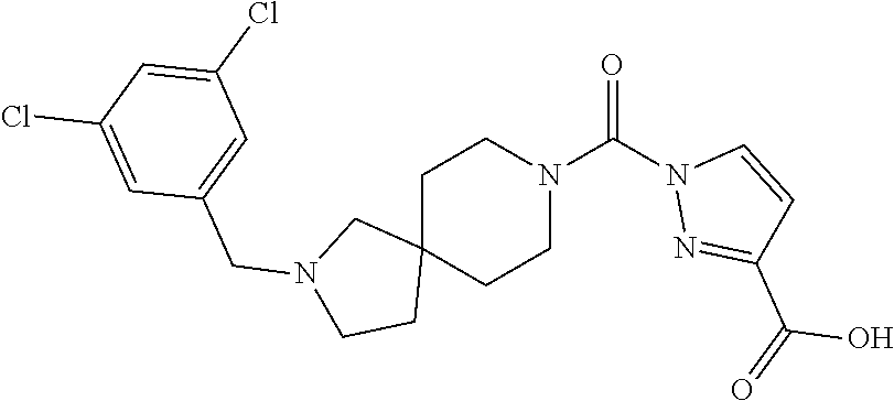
C1C2(CCN(C(N3N=C(C(=O)O)C=C3)=O)C1)CN(CC1=CC(Cl)=CC(Cl)=C1)CC2
